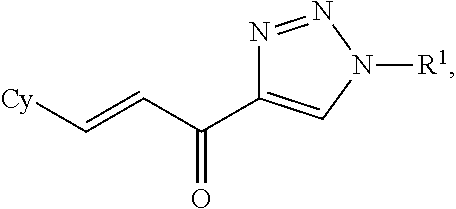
N1=NN([R1])C=C1C(C=C[Cy])=O
